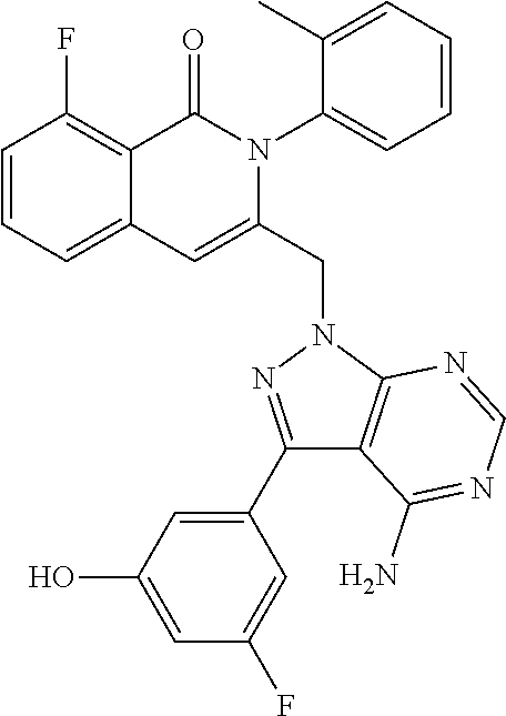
C1=CC=C2C(=C1F)C(=O)N(C1=CC=CC=C1C)C(CN1C3=C(C(N)=NC=N3)C(C3=CC(O)=CC(F)=C3)=N1)=C2
